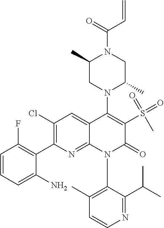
C1=CN=C(C(C)C)C(N2C(=O)C(S(=O)(=O)C)=C(N3C(C)CN(C(C=C)=O)C(C)C3)C3=CC(Cl)=C(C4=C(F)C=CC=C4N)N=C23)=C1C
